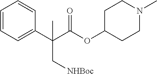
C1=CC=C(C(C(OC2CCN(C)CC2)=O)(C)C[NHBoc])C=C1
